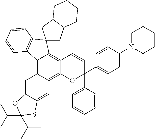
C12=C3C(=C4C(=C1C=CC(C1=CC=CC=C1)(C1=CC=C(N5CCCCC5)C=C1)O2)C1(C2=C4C=CC=C2)CC2C(C1)CCCC2)C=C1C(=C3)SC(C(C)C)(C(C)C)O1
